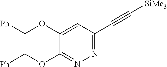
C1=C(OC[Ph])C(OC[Ph])=NN=C1C#C[SiMe3]
